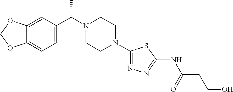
C12=CC(C(N3CCN(C4=NN=C(NC(CCO)=O)S4)CC3)C)=CC=C1OCO2
